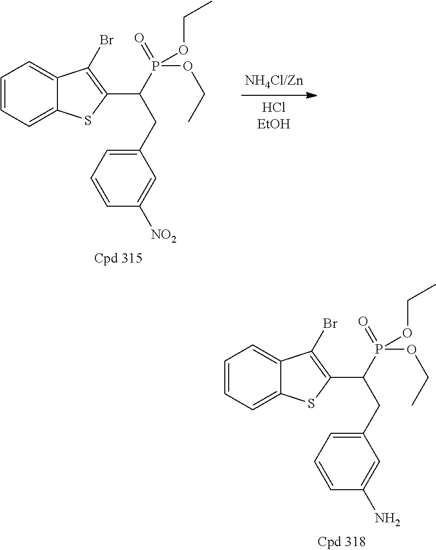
C1=CC=C2C(=C1)C(Br)=C(C(P(OCC)(=O)OCC)CC1=CC=CC(N)=C1)S2.C1=CC=C2C(=C1)C(Br)=C(C(P(OCC)(=O)OCC)CC1=CC=CC([NO2])=C1)S2
